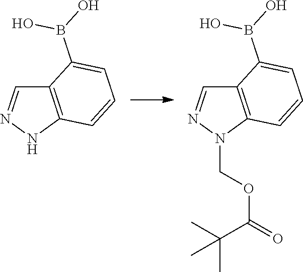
C12=C(NN=C1)C=CC=C2B(O)O.C12=C(N(COC(=O)C(C)(C)C)N=C1)C=CC=C2B(O)O
